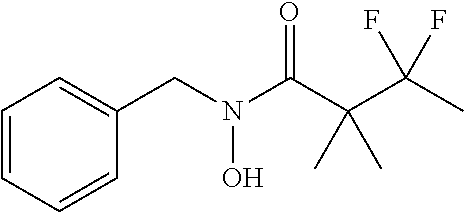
C1(CN(C(C(C(C)(F)F)(C)C)=O)O)=CC=CC=C1
